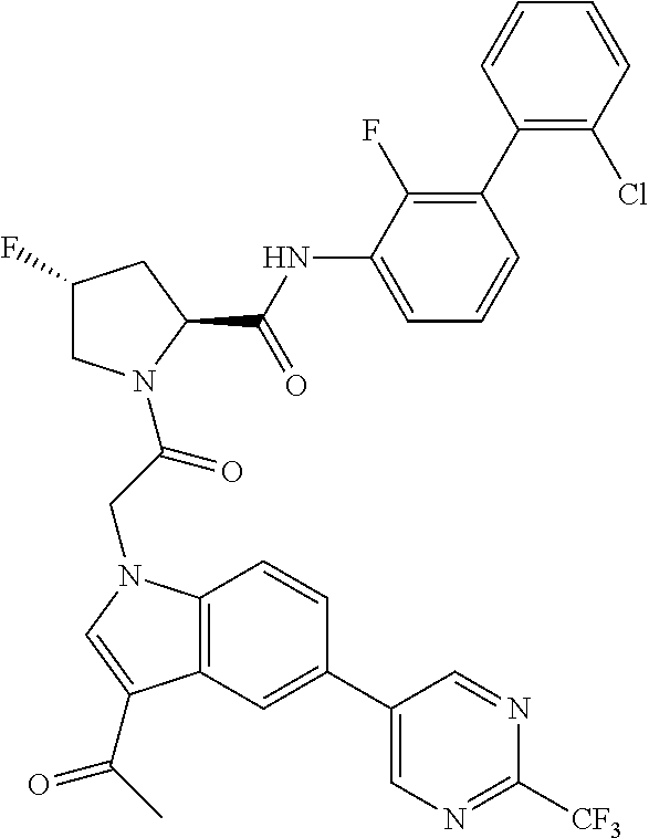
C1(C2=CC3=C(C=C2)N(CC(=O)N2CC(F)CC2C(NC2=CC=CC(C4=C(Cl)C=CC=C4)=C2F)=O)C=C3C(C)=O)=CN=C([CF3])N=C1
